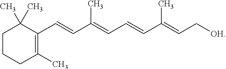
C(C=CC(C)=CC[OH])=C(C=CC1=C(C)CCCC1(C)C)C
